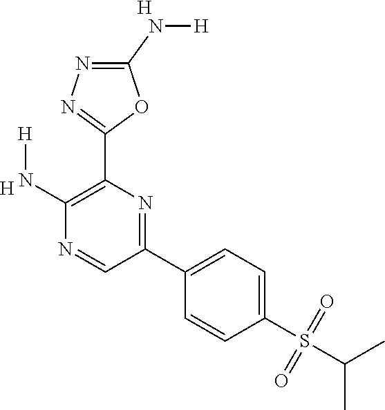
[H].C1(N[H])=C(C2=NN=C(N[H])O2)N=C(C2=CC=C(S(C(C)C)(=O)=O)C=C2)C=N1.[H]
